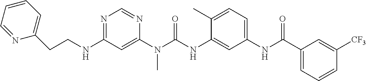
C(NC1=NC=NC(N(C(NC2=CC(NC(C3=CC=CC([CF3])=C3)=O)=CC=C2C)=O)C)=C1)CC1=CC=CC=N1
